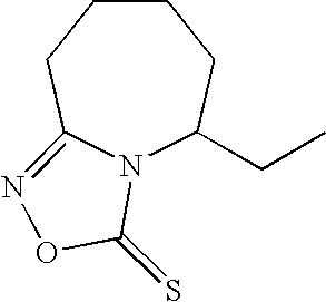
N12C(CC)CCCCC1=NOC2=S
